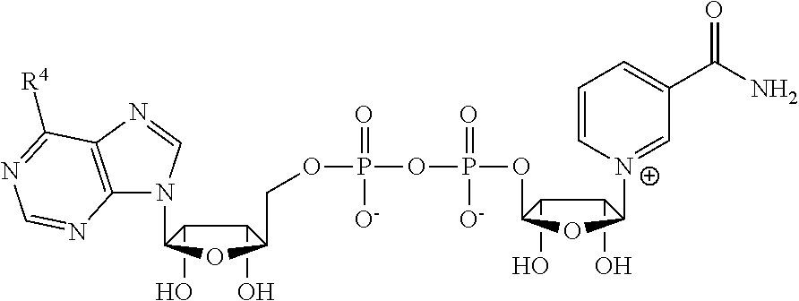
C1(O)C(O)C(N2C3=C(N=C2)C([R4])=NC=N3)OC1COP(OP(OC1C(O)C(O)C([N+]2=CC(C(N)=O)=CC=C2)O1)(=O)[O-])(=O)[O-]
